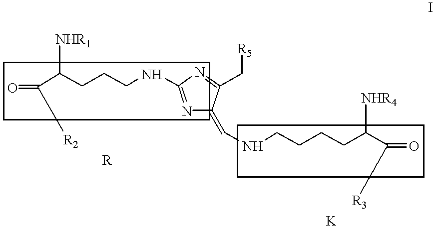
C1(=CNCCCCC(C([R3])=O)[NHR4])N=C(NCCCC(C(=O)[R2])[NHR1])N=C1C[R5]
